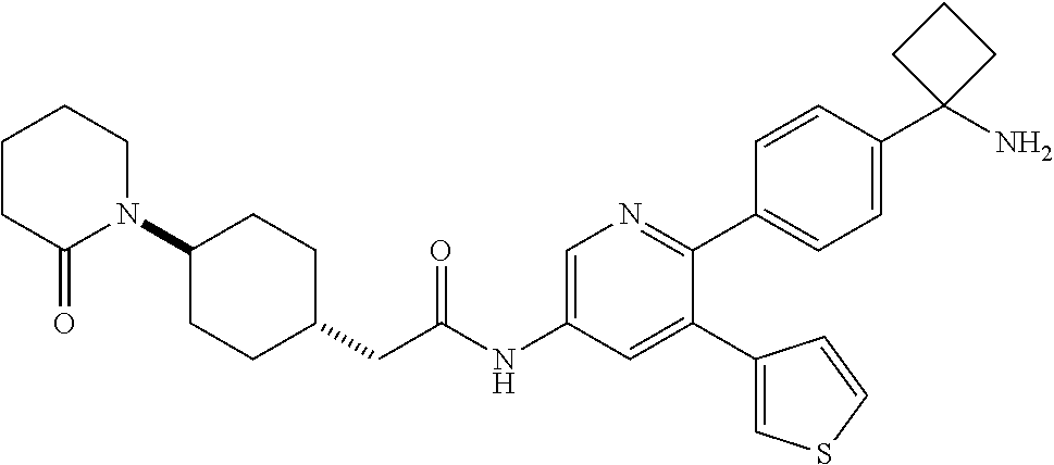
C1(N2CCCCC2=O)CCC(CC(NC2=CN=C(C3=CC=C(C4(N)CCC4)C=C3)C(C3=CSC=C3)=C2)=O)CC1
